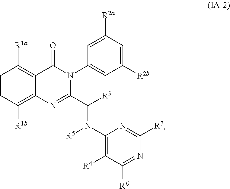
C1=CC([R1a])=C2C(=C1[R1b])N=C(C([R3])N(C1=C([R4])C([R6])=NC([R7])=N1)[R5])N(C1=CC([R2b])=CC([R2a])=C1)C2=O
